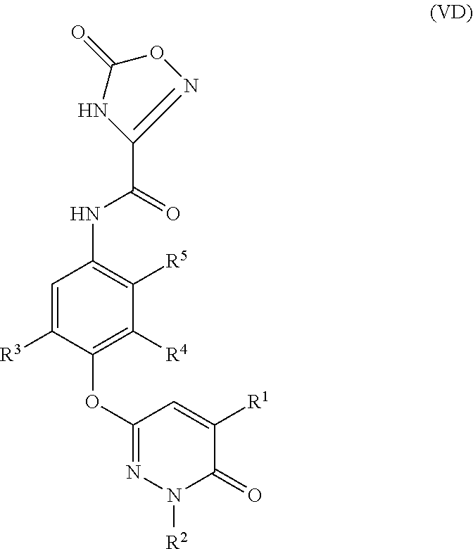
C1=C([R3])C(OC2=NN([R2])C(=O)C([R1])=C2)=C([R4])C([R5])=C1NC(C1=NOC(=O)N1)=O
